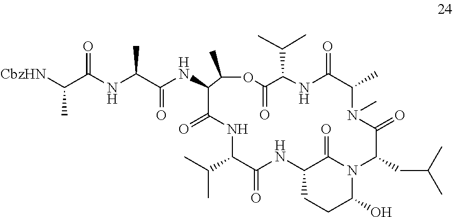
CC1N(C)C(=O)C(CC(C)C)N2C(O)CCC(C2=O)NC(=O)C(C(C)C)NC(=O)C(NC(=O)C(NC(C([CbzHN])C)=O)C)C(C)OC(=O)C(C(C)C)NC1=O
